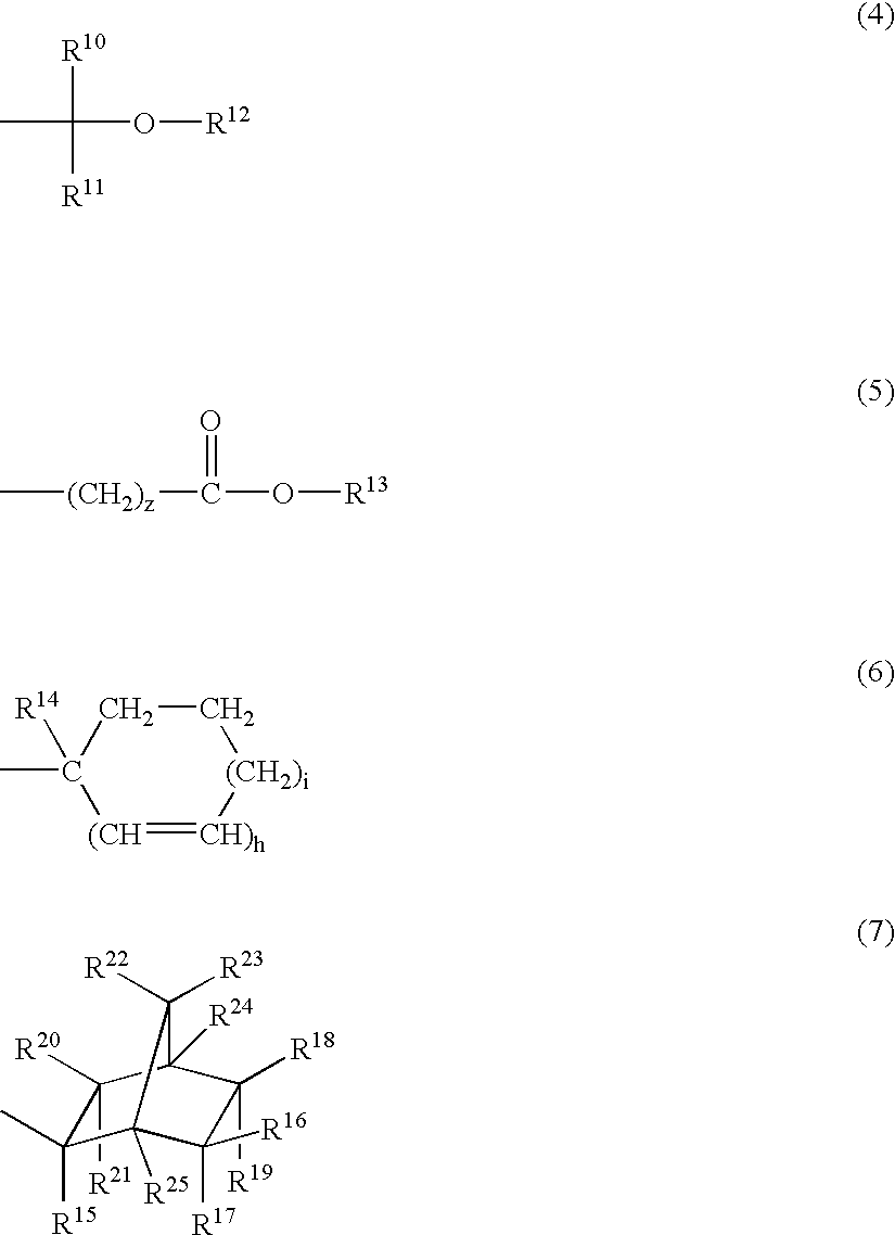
CC([R10])(O[R12])[R11].C[(CH2)z]C(O[R13])=O.C1(C)([R14])[(CH]=[CH)h][(CH2)i]CC1.C1([R19])([R18])C([R16])([R17])C2([R25])C([R15])(C)C([R21])([R20])C1([R24])C2([R23])[R22]
